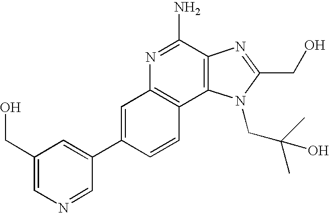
C1(CO)=CN=CC(C2=CC3=C(C=C2)C2=C(C(N)=N3)N=C(CO)N2CC(C)(C)O)=C1
